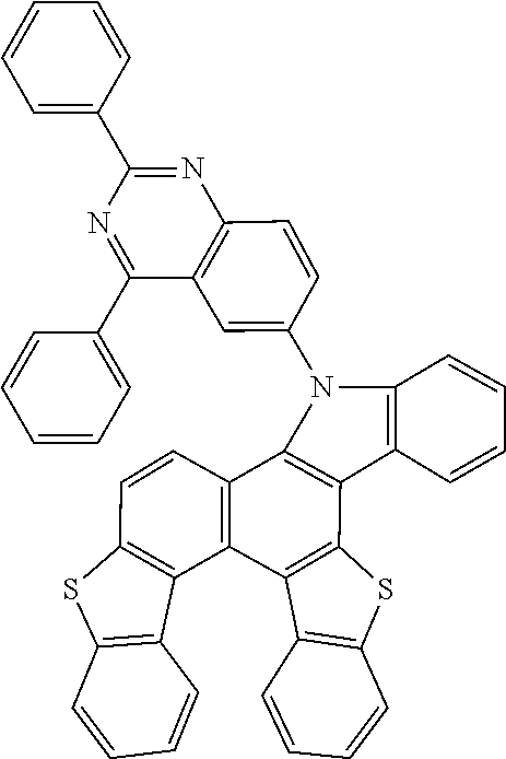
C1=C(N2C3=C(C4=C2C=CC=C4)C2=C(C4=C3C=CC3=C4C4=C(C=CC=C4)S3)C3=C(C=CC=C3)S2)C=CC2=C1C(C1=CC=CC=C1)=NC(C1=CC=CC=C1)=N2
